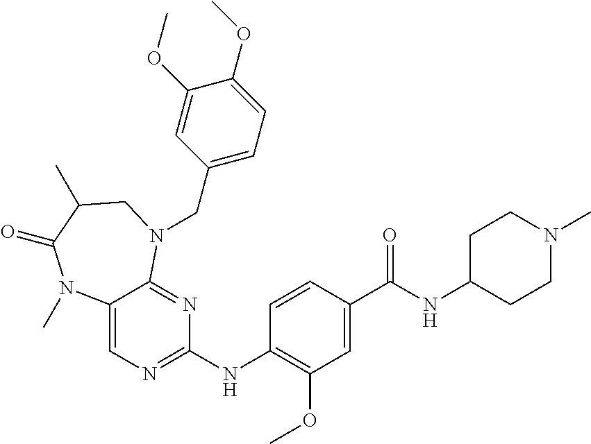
C12=CN=C(NC3=C(OC)C=C(C(NC4CCN(C)CC4)=O)C=C3)N=C1N(CC1=CC=C(OC)C(OC)=C1)CC(C)C(=O)N2C
